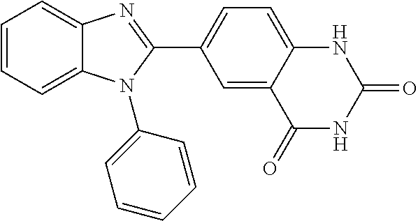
C1=CC=C2C(=C1)N=C(C1=CC=C3C(=C1)C(=O)NC(=O)N3)N2C1=CC=CC=C1
